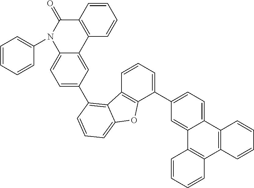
C1=C(C2=CC=CC3=C2OC2=CC=CC(C4=CC=C5C(=C4)C4=C(C(=O)N5C5=CC=CC=C5)C=CC=C4)=C32)C=C2C(=C1)C1=C(C3=C2C=CC=C3)C=CC=C1
